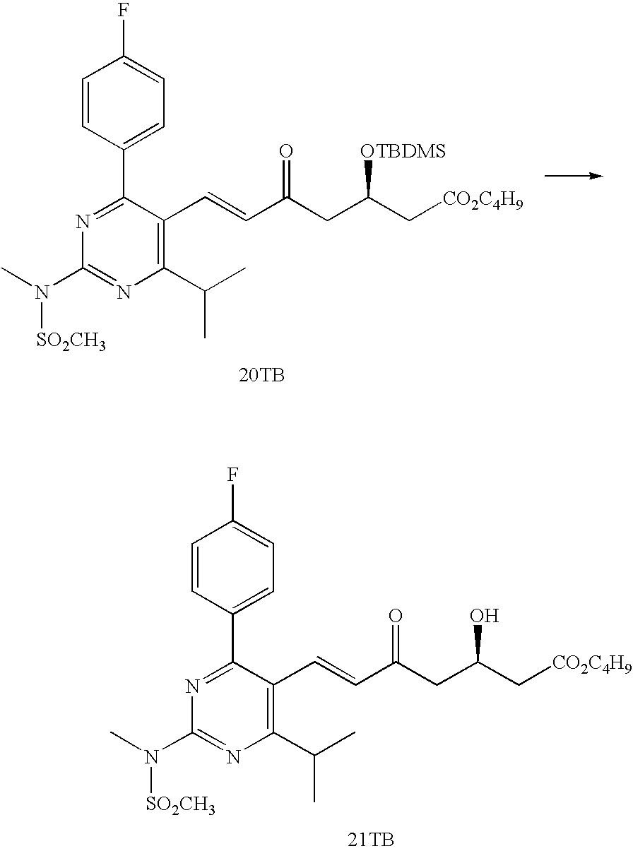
C1=CC(C2=NC(N(C)[SO2CH3])=NC(C(C)C)=C2C=CC(CC(C[CO2C4H9])O)=O)=CC=C1F.[21TB].C1=CC(C2=NC(N(C)[SO2CH3])=NC(C(C)C)=C2C=CC(CC(C[CO2C4H9])[OTBDMS])=O)=CC=C1F.[20TB]
